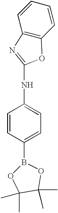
C1=CC(B2OC(C)(C)C(C)(C)O2)=CC=C1NC1=NC2=C(O1)C=CC=C2
